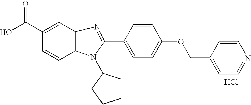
C1=CC2=C(C=C1C(O)=O)N=C(C1=CC=C(OCC3=CC=NC=C3)C=C1)N2C1CCCC1.Cl
